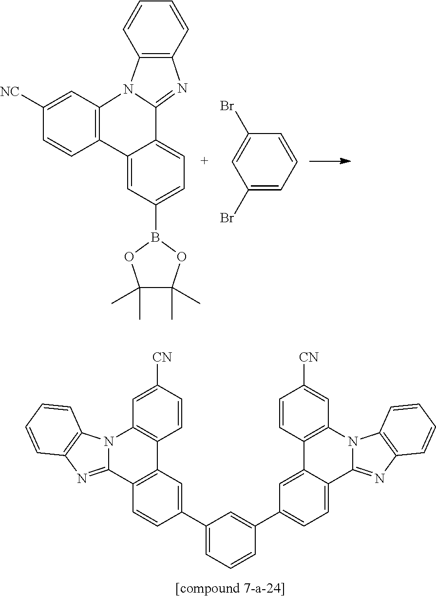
C12=C(C=C([NC])C=C1)N1C3=C(C=CC=C3)N=C1C1=CC=C(B3OC(C)(C)C(C)(C)O3)C=C21.C1(Br)=CC(Br)=CC=C1.C1=CC([CN])=CC2=C1C1=C(C3=NC4=C(N23)C=CC=C4)C=CC(C2=CC=CC(C3=CC=C4C5=NC6=C(N5C5=C(C=CC([CN])=C5)C4=C3)C=CC=C6)=C2)=C1
